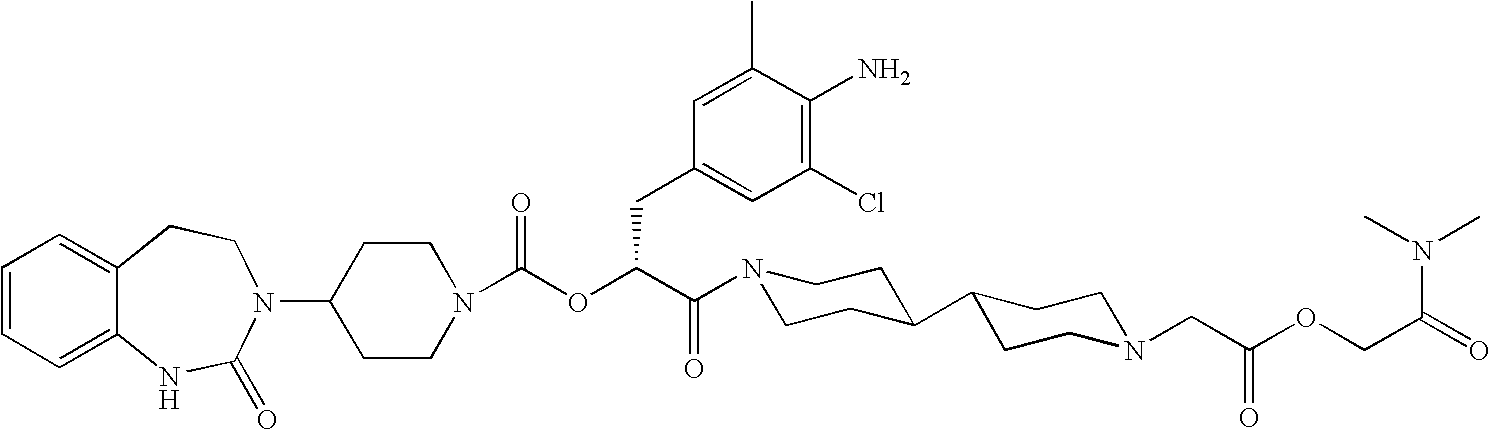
C1(N2C(=O)NC3=CC=CC=C3CC2)CCN(C(OC(C(=O)N2CCC(C3CCN(CC(OCC(=O)N(C)C)=O)CC3)CC2)CC2=CC(Cl)=C(N)C(C)=C2)=O)CC1
